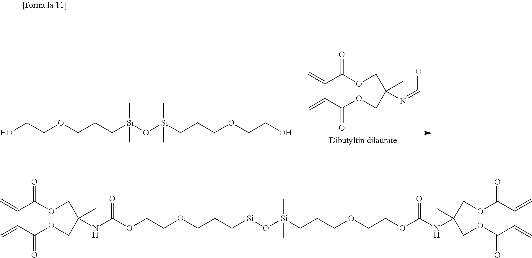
OCCOCCC[Si](O[Si](CCCOCCO)(C)C)(C)C.C=CC(OCC(N=C=O)(COC(C=C)=O)C)=O.O(CCOCCC[Si](O[Si](CCCOCCOC(=O)NC(COC(C=C)=O)(COC(C=C)=O)C)(C)C)(C)C)C(=O)NC(COC(C=C)=O)(COC(C=C)=O)C
